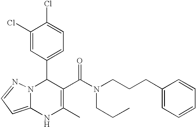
C1(C2N3C(=CC=N3)NC(C)=C2C(=O)N(CCCC2=CC=CC=C2)CCC)=CC=C(Cl)C(Cl)=C1
